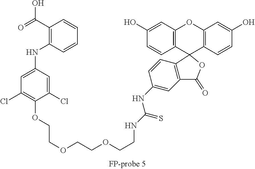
C1(C(=O)O)=C(NC2=CC(Cl)=C(OCCOCCOCCNC(NC3=CC4=C(C=C3)C3(OC4=O)C4=C(OC5=C3C=CC(O)=C5)C=C(O)C=C4)=S)C(Cl)=C2)C=CC=C1
